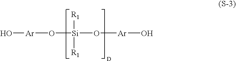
O([Si]([R1])([R1])O[Ar]O)[Ar]O
